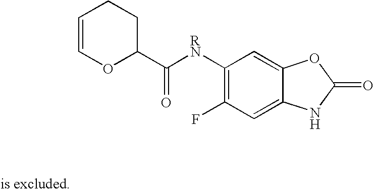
C1=COC(C([RN]C2=C(F)C=C3C(=C2)OC(=O)N3)=O)CC1
